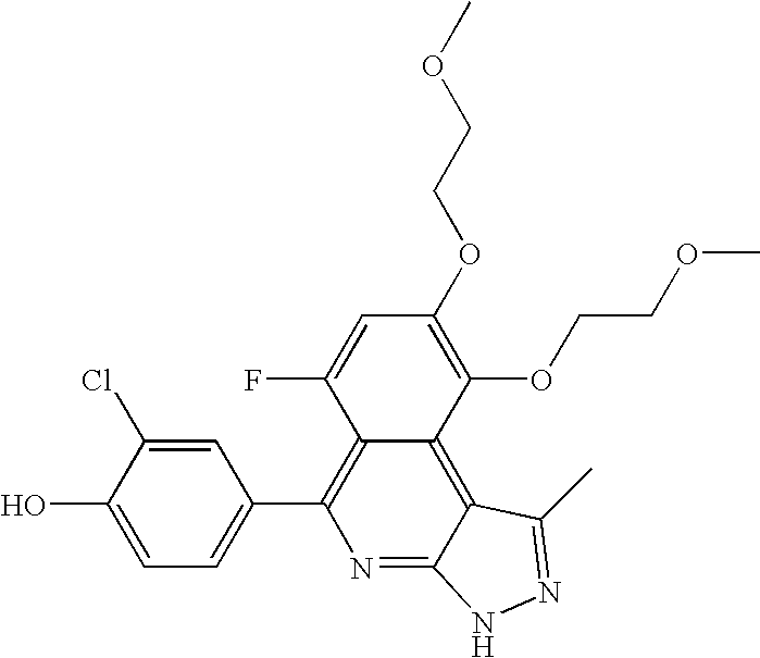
C1=C(O)C(Cl)=CC(C2=C3C(=C4C(=N2)NN=C4C)C(OCCOC)=C(OCCOC)C=C3F)=C1
